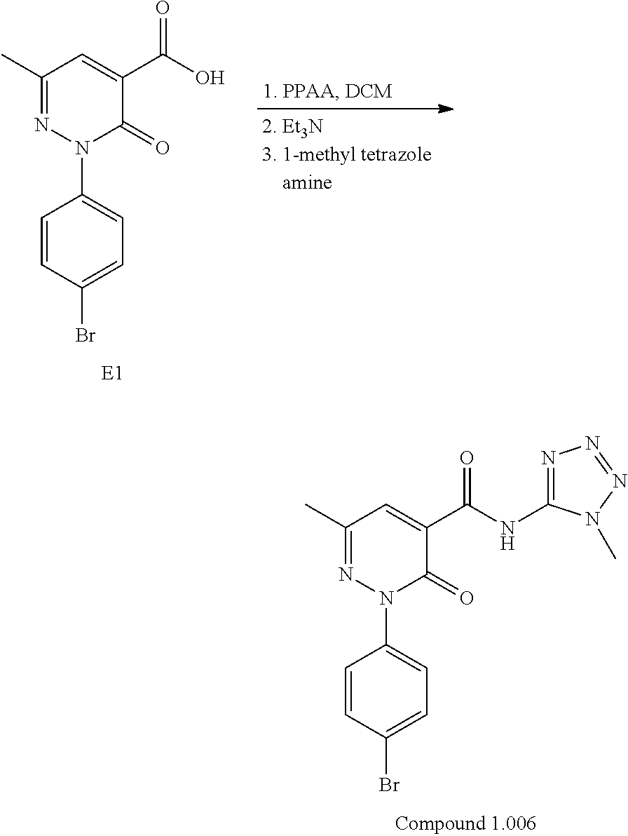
C1(C)=NN(C2=CC=C(Br)C=C2)C(=O)C(C(NC2=NN=NN2C)=O)=C1.C1(C)=NN(C2=CC=C(Br)C=C2)C(=O)C(C(O)=O)=C1
